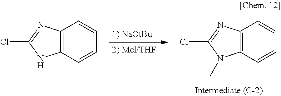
C12=C(C=CC=C1)N(C)C(Cl)=N2.C12=C(C=CC=C1)NC(Cl)=N2
